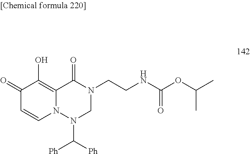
C12=C(O)C(=O)C=CN1N(C([Ph])[Ph])CN(CCNC(OC(C)C)=O)C2=O
